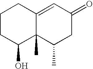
C1CC(O)C2(C)C(=CC(=O)CC2C)C1
